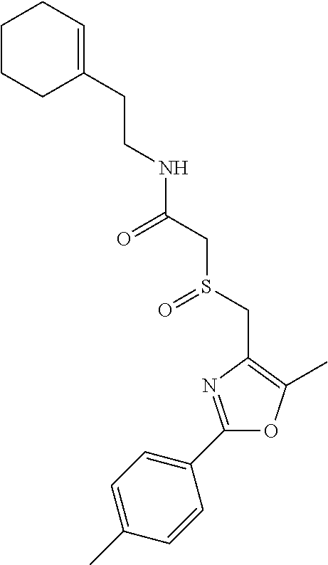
C(CC1=CCCCC1)NC(CS(CC1=C(C)OC(C2=CC=C(C)C=C2)=N1)=O)=O
